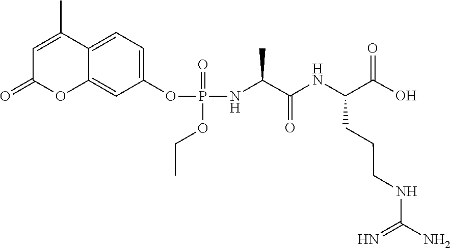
C1=C2C(C)=CC(=O)OC2=CC(OP(OCC)(NC(C(=O)NC(C(=O)O)CCCNC(=N)N)C)=O)=C1
